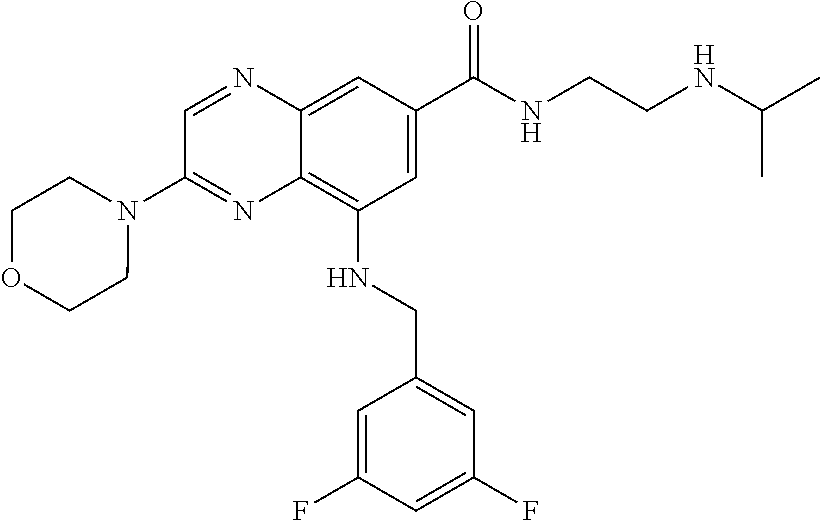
C12=C(NCC3=CC(F)=CC(F)=C3)C=C(C(NCCNC(C)C)=O)C=C1N=CC(N1CCOCC1)=N2
